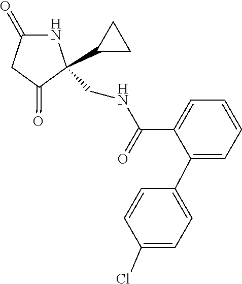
C1(=O)CC(=O)C(CNC(C2=CC=CC=C2C2=CC=C(Cl)C=C2)=O)(C2CC2)N1
